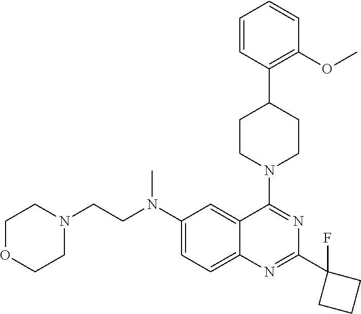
C1=CC(C2CCN(C3=NC(C4(F)CCC4)=NC4=CC=C(N(CCN5CCOCC5)C)C=C34)CC2)=C(OC)C=C1
